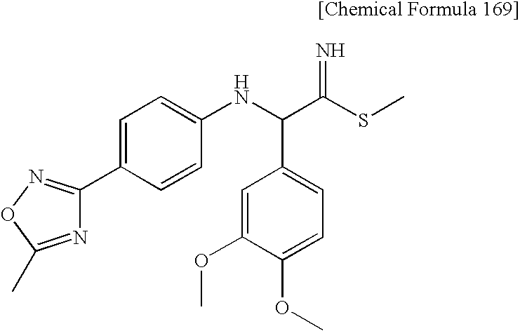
C1=C(C2=NOC(C)=N2)C=CC(NC(C(SC)=N)C2=CC=C(OC)C(OC)=C2)=C1
